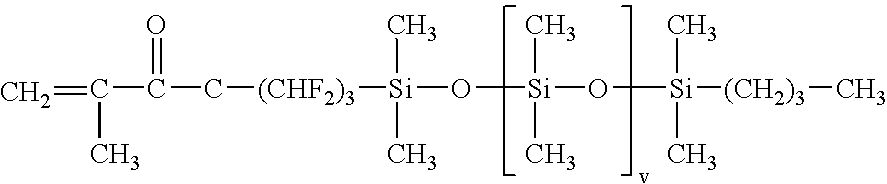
C=C(C(=O)C[(CHF2)3][Si](O[Si](O[Si]([(CH2)3]C)(C)C)(C)C)(C)C)C
